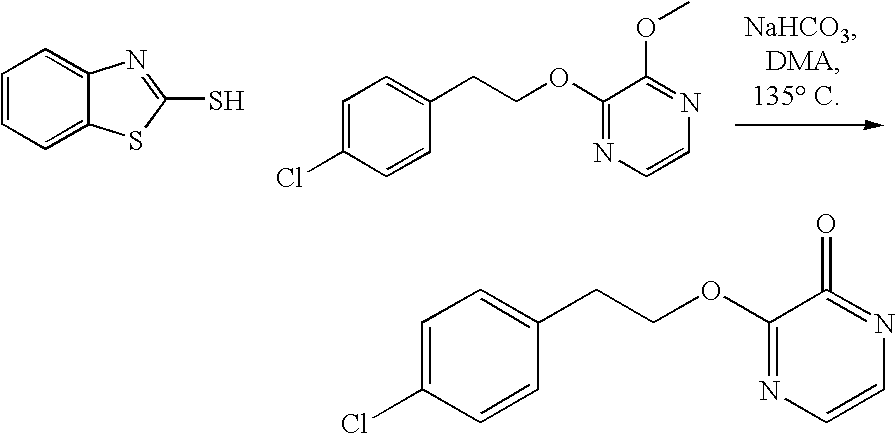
C12=CC=CC=C1SC(S)=N2.C1=C(Cl)C=CC(CCOC2=NC=CN=C2OC)=C1.C1=C(Cl)C=CC(CCOC2=NC=CN=C2=O)=C1
